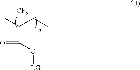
CC(CC)([CF3])C(O[LG])=O
